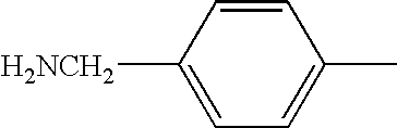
C1=C(C)C=CC([H2NCH2])=C1
